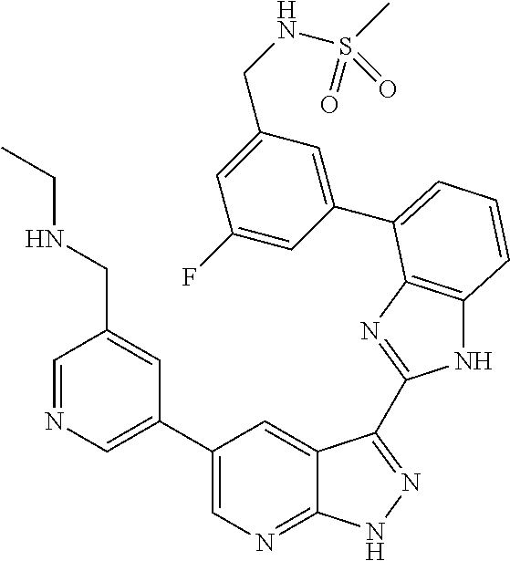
C1(C2=CN=C3C(=C2)C(C2=NC4=C(N2)C=CC=C4C2=CC(CNS(=O)(C)=O)=CC(F)=C2)=NN3)=CN=CC(CNCC)=C1
